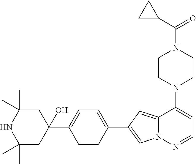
N1(C2=CC=NN3C2=CC(C2=CC=C(C4(O)CC(C)(C)NC(C)(C)C4)C=C2)=C3)CCN(C(=O)C2CC2)CC1
